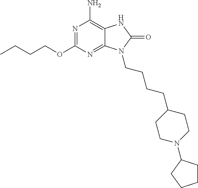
N1=C(OCCCC)N=C2C(=C1N)NC(=O)N2CCCCC1CCN(C2CCCC2)CC1
